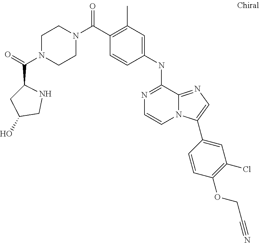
N1(C(C2=C(C)C=C(NC3=NC=CN4C3=NC=C4C3=CC(Cl)=C(OCC#N)C=C3)C=C2)=O)CCN(C(=O)C2CC(O)CN2)CC1
